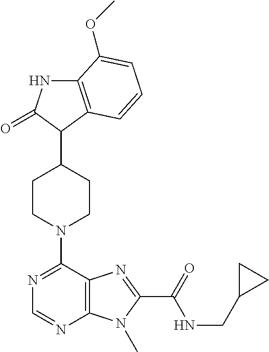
C1CN(C2=NC=NC3=C2N=C(C(=O)NCC2CC2)N3C)CCC1C1C2=C(NC1=O)C(OC)=CC=C2
